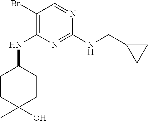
C1(Br)=C(NC2CCC(O)(C)CC2)N=C(NCC2CC2)N=C1
